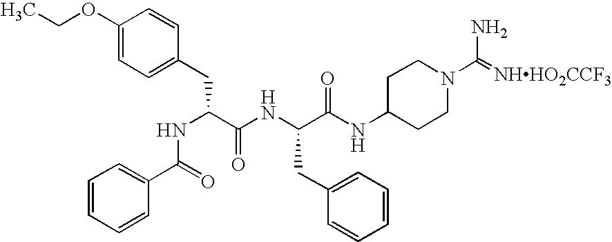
C1(OCC)=CC=C(CC(NC(C2=CC=CC=C2)=O)C(NC(C(NC2CCN(C(=[NHHO2CCF3])N)CC2)=O)CC2=CC=CC=C2)=O)C=C1
